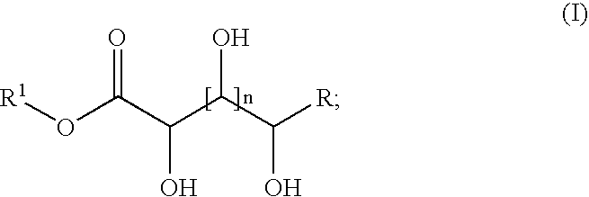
[R1]OC(C(C(C([R])O)O)O)=O
